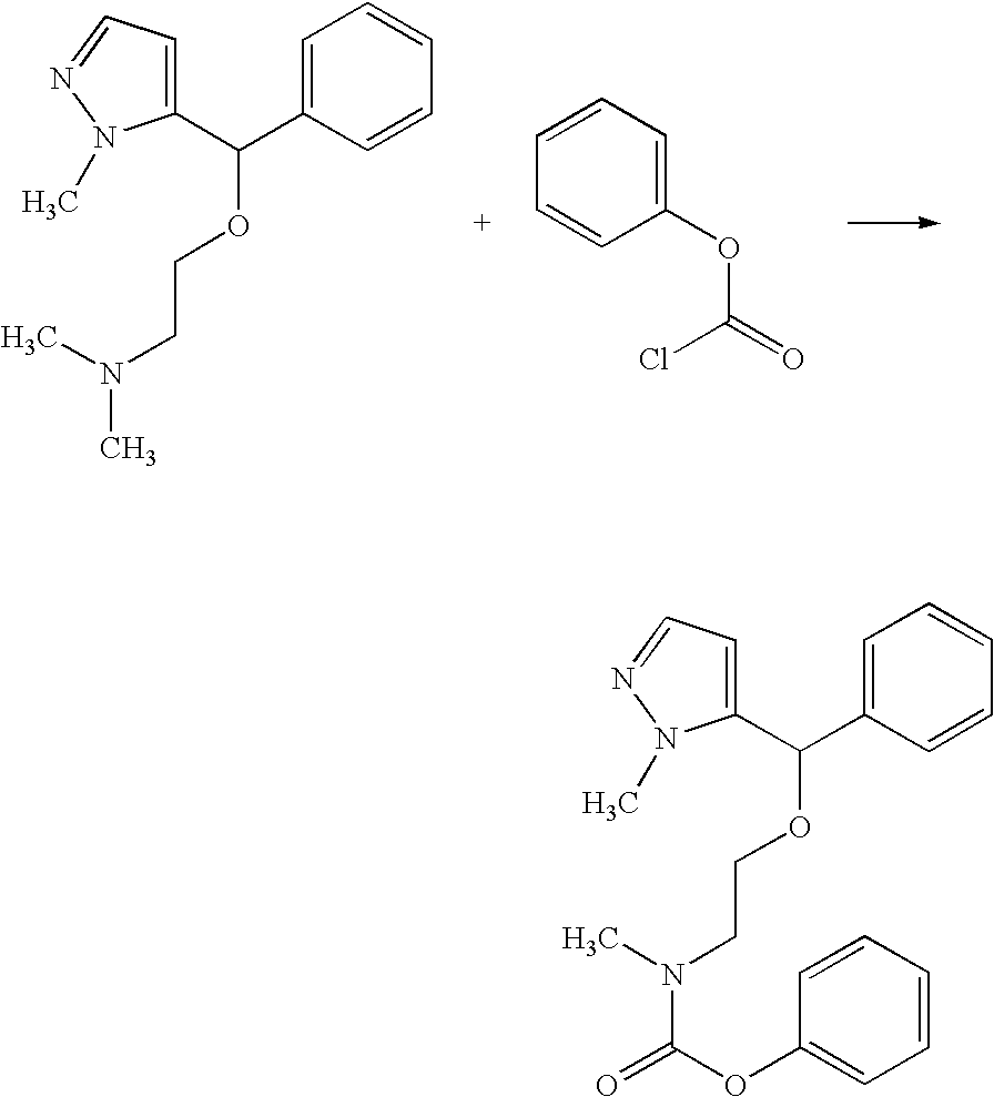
C1=C(C(OCCN(C)C(=O)OC2=CC=CC=C2)C2=CC=NN2C)C=CC=C1.C1=C(C(OCCN(C)C)C2=CC=NN2C)C=CC=C1.C1(OC(Cl)=O)=CC=CC=C1
